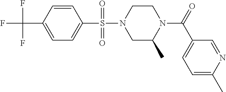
C1=C(C(F)(F)F)C=CC(S(=O)(=O)N2CC(C)N(C(C3=CC=C(C)N=C3)=O)CC2)=C1
